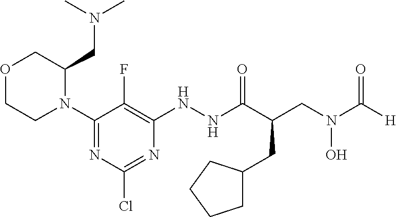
N1(C2=NC(Cl)=NC(NNC(C(CN(C(=O)[H])O)CC3CCCC3)=O)=C2F)C(CN(C)C)COCC1
